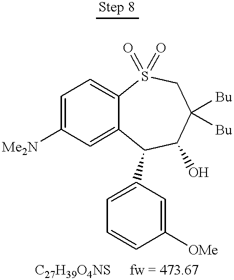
C1=C([Me2N])C=C2C(=C1)S(=O)(=O)CC([Bu])([Bu])C(O)C2C1=CC=CC([OMe])=C1
